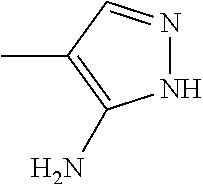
N1N=CC(C)=C1N
